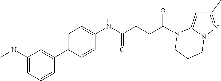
C1(C)=NN2C(=C1)N(C(CCC(NC1=CC=C(C3=CC(N(C)C)=CC=C3)C=C1)=O)=O)CCC2
